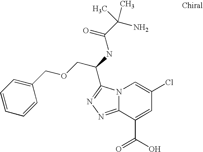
N12C(=NN=C1C(NC(C(N)(C)C)=O)COCC1=CC=CC=C1)C(C(=O)O)=CC(Cl)=C2
